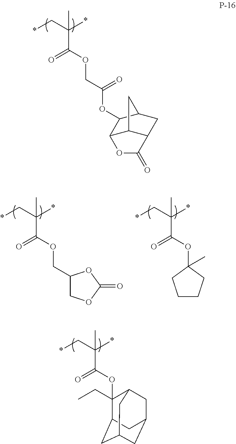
C(C(OCC(OC1C2C3C(CC1C3)C(=O)O2)=O)=O)(C*)(*)C.C(C(OCC1COC(=O)O1)=O)(C*)(*)C.C(C(OC1(C)CCCC1)=O)(C*)(*)C.C(C(OC1(CC)C2CC3CC(CC1C3)C2)=O)(C*)(*)C
